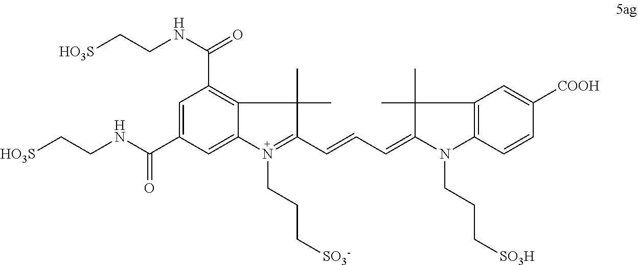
C1=C(C(NCC[HO3S])=O)C=C2C(=C1C(=O)NCC[HO3S])C(C)(C)C(C=CC=C1N(CCC[SO3H])C3=C(C=C([COOH])C=C3)C1(C)C)=N2CCC[SO3-]
